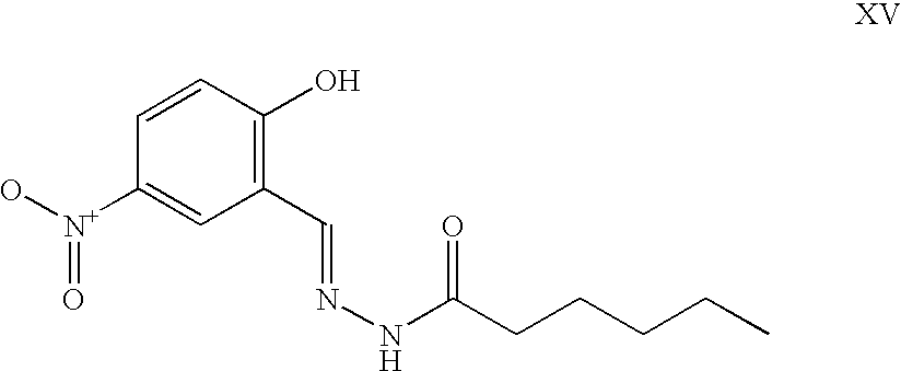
C1(C=NNC(CCCCC)=O)=C(O)C=CC([N+](O)=O)=C1
